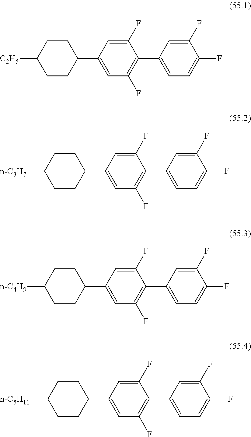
FC1=CC=C(C2=C(F)C=C(C3CCC([n-C5H11])CC3)C=C2F)C=C1F.FC1=CC=C(C2=C(F)C=C(C3CCC([n-C4H9])CC3)C=C2F)C=C1F.FC1=CC=C(C2=C(F)C=C(C3CCC([n-C3H7])CC3)C=C2F)C=C1F.FC1=CC=C(C2=C(F)C=C(C3CCC([C2H5])CC3)C=C2F)C=C1F
